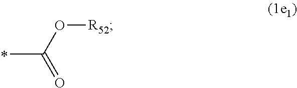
CC(O[R52])=O
